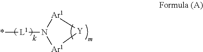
*[L1]N1[Ar1][Y][Ar1]1
